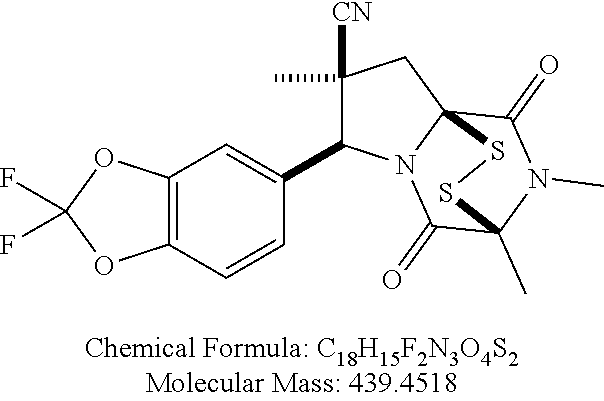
C12=C(C=CC(C3C([CN])(C)CC45C(=O)N(C)C(C)(C(=O)N34)SS5)=C1)OC(F)(F)O2
